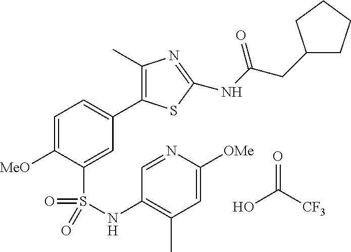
C1=C([MeO])C(S(=O)(=O)NC2=C(C)C=C([OMe])N=C2)=CC(C2=C(C)N=C(NC(CC3CCCC3)=O)S2)=C1.OC(=O)[CF3]
